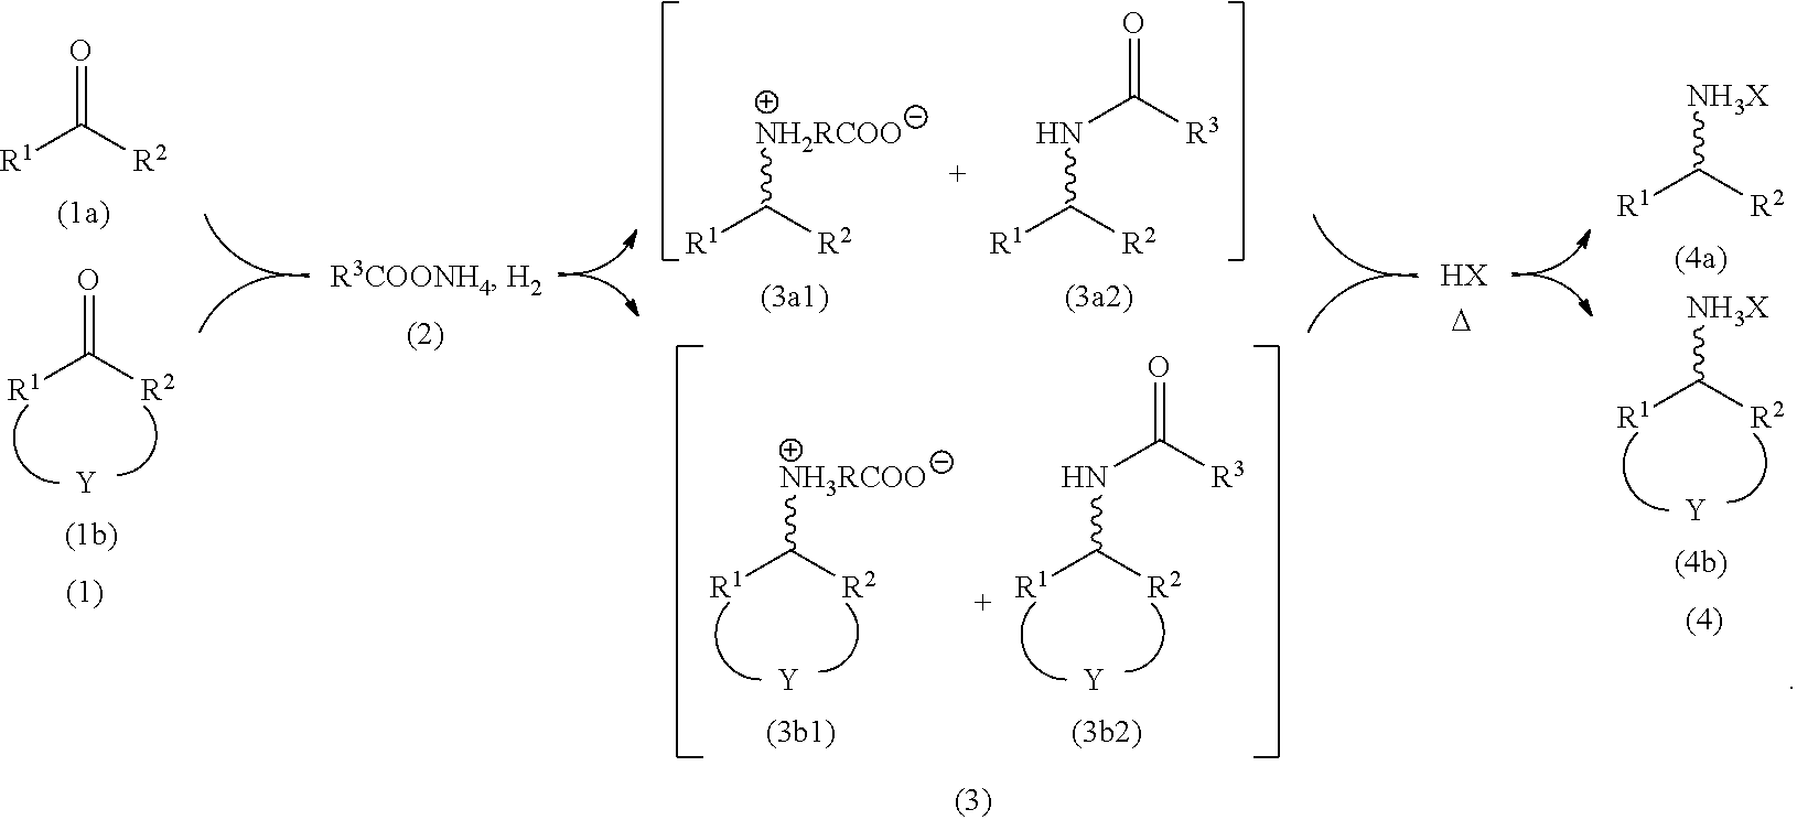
[R1]C([R2])=O.[Y].[R1]C([R2])[NH3RCOO].[Y].[R1]C([R2])NC([R3])=O.[Y].[R1]C([R2])[NH3X].[Y].[NH3X]C([R2])[R1].[R1]C([R2])=O.[NH2RCOO]C([R2])[R1].N(C([R2])[R1])C([R3])=O.[HX].[D]
